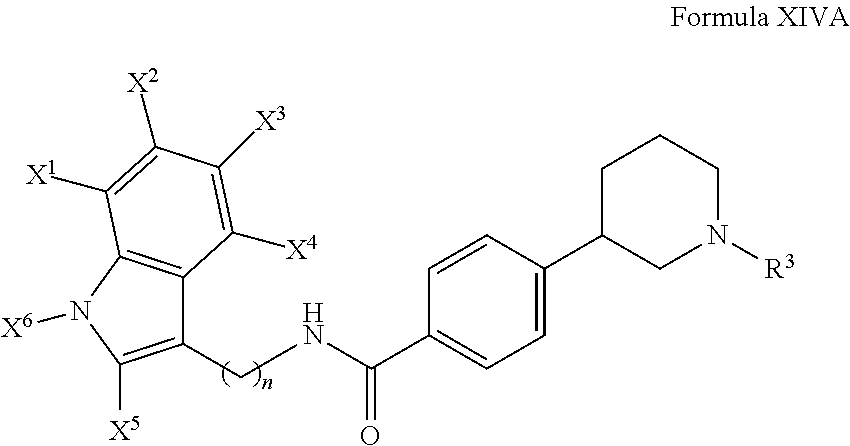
C1(CNC(C2=CC=C(C3CN([R3])CCC3)C=C2)=O)=C([X5])N([X6])C2=C1C([X4])=C([X3])C([X2])=C2[X1]
